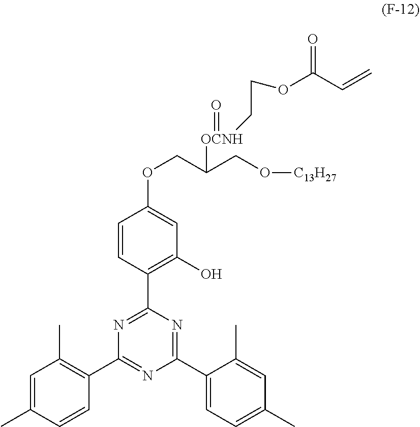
C1=C(C)C=CC(C2=NC(C3=CC=C(C)C=C3C)=NC(C3=C(O)C=C(OCC(CO[C13H27])[OCNH](=O)CCOC(=O)C=C)C=C3)=N2)=C1C
